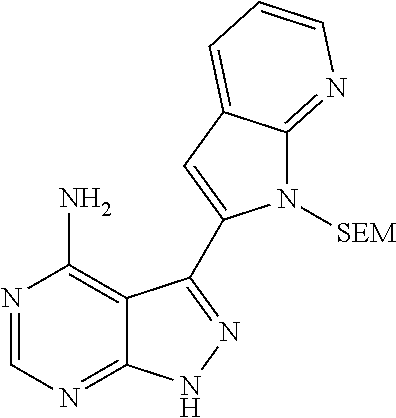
C12=C(N)N=CN=C1NN=C2C1=CC2=CC=CN=C2N1[SEM]
